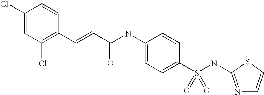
C1(Cl)=CC(Cl)=C(C=CC(NC2=CC=C(S(NC3=NC=CS3)(=O)=O)C=C2)=O)C=C1
